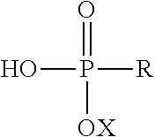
O=P([OX])([R])O
